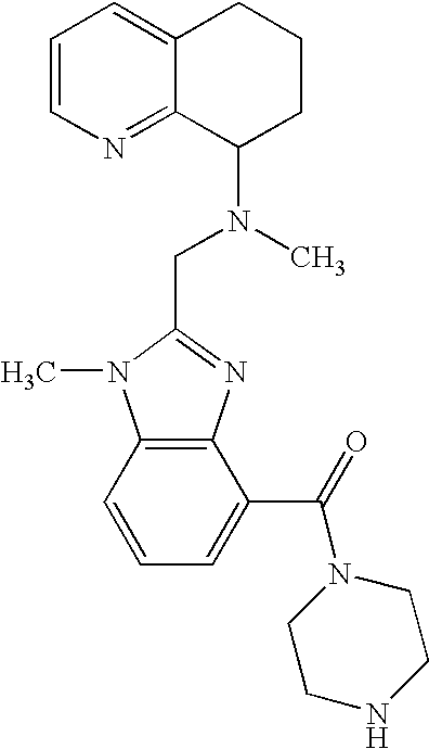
C1=CN=C2C(=C1)CCCC2N(C)CC1=NC2=C(N1C)C=CC=C2C(=O)N1CCNCC1
